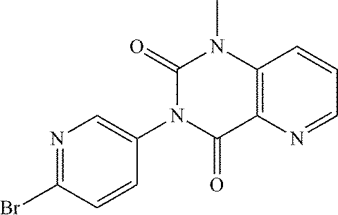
N1=C(Br)C=CC(N2C(=O)N(C)C3=C(N=CC=C3)C2=O)=C1
